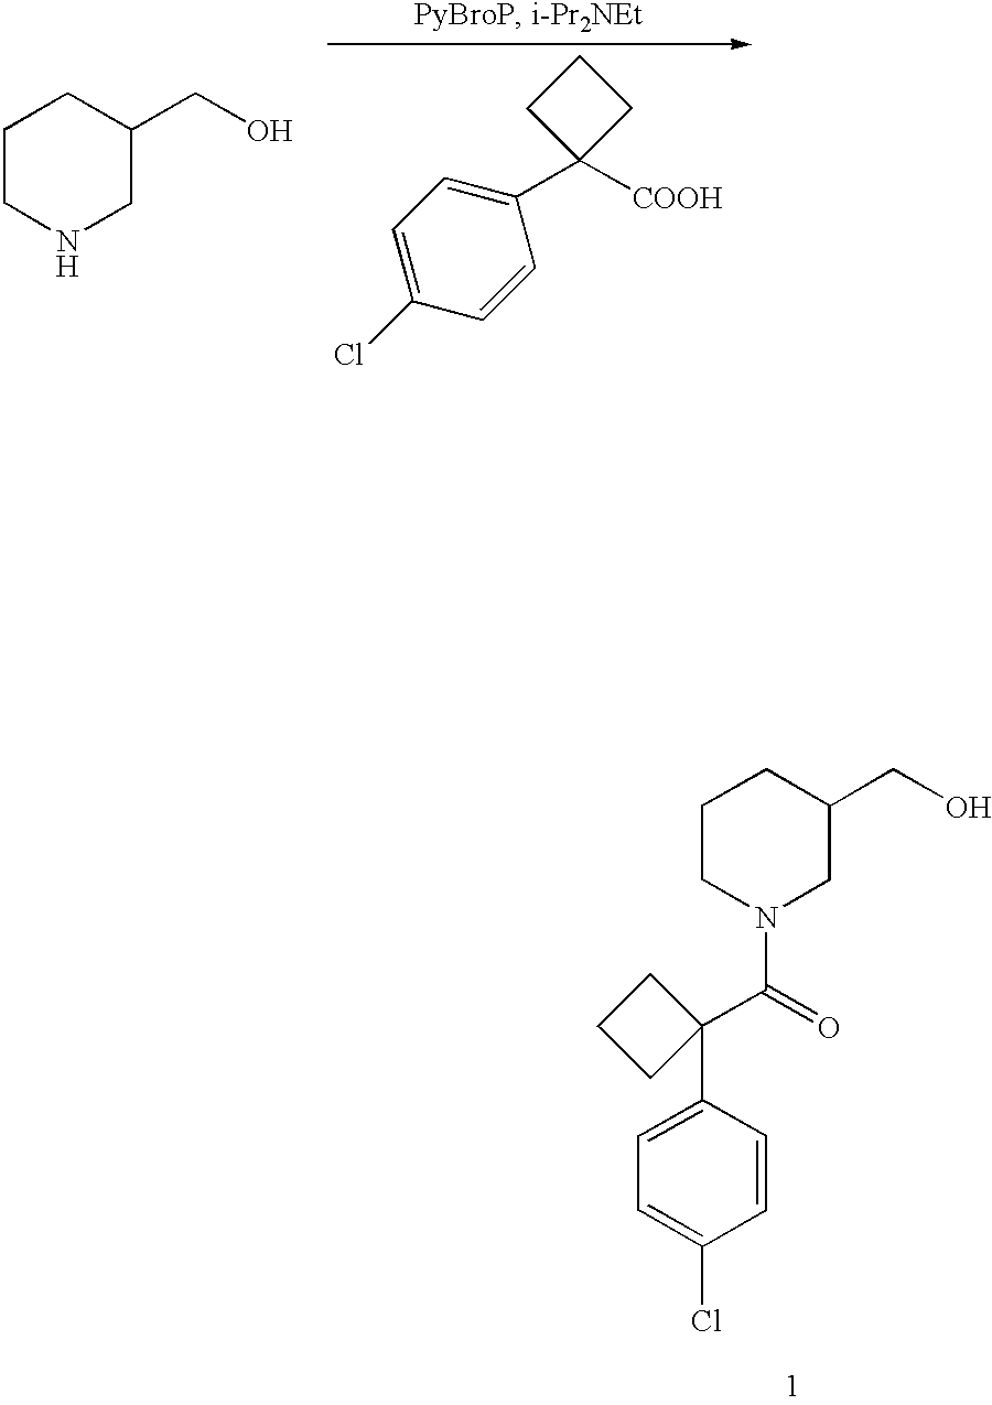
C1CNCC(CO)C1.C1=C(Cl)C=CC(C2([COOH])CCC2)=C1.C1=C(C2(C(=O)N3CC(CO)CCC3)CCC2)C=CC(Cl)=C1
